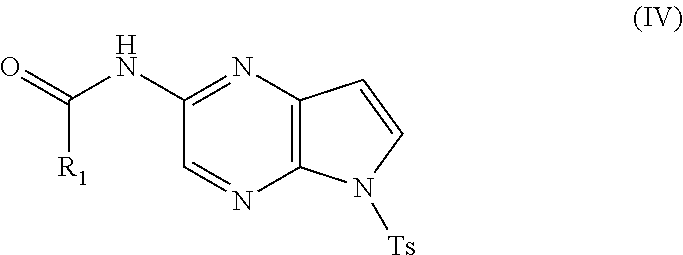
C12=C(N=C(NC(=O)[R1])C=N1)C=CN2[Ts]
